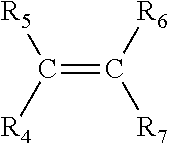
C(=C([R6])[R7])([R4])[R5]
